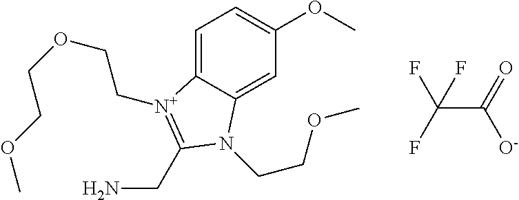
C1=C2C(=CC(OC)=C1)N(CCOC)C(CN)=[N+]2CCOCCOC.C(C(=O)[O-])(F)(F)F
